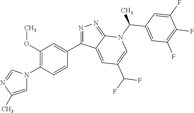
C1(C2=NN=C3C2=CC(C(F)F)=CN3C(C)C2=CC(F)=C(F)C(F)=C2)=CC(OC)=C(N2C=C(C)N=C2)C=C1
